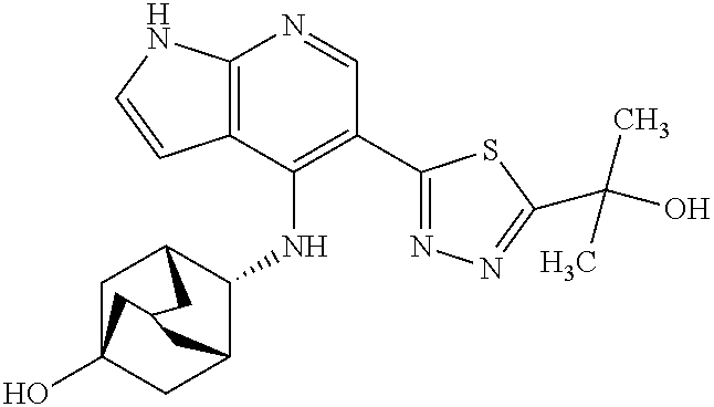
C12=C(C(NC3C4CC5(O)CC3CC(C5)C4)=C(C3=NN=C(C(C)(C)O)S3)C=N1)C=CN2
